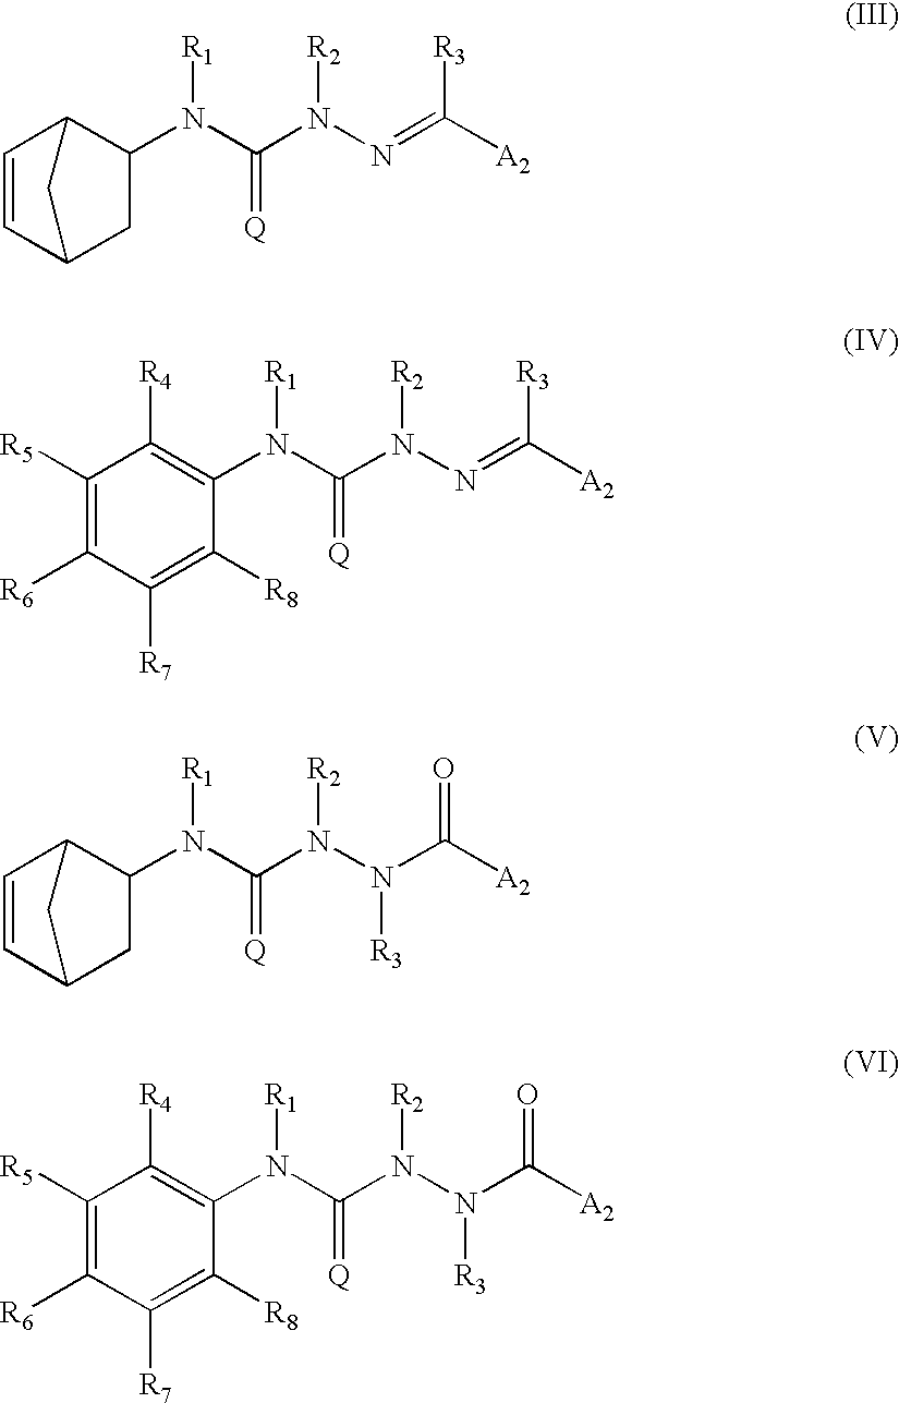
C1(N(C(N(N=C([A2])[R3])[R2])=[Q])[R1])C2C=CC(C1)C2.C1(N(C(N(N=C([A2])[R3])[R2])=[Q])[R1])=C([R4])C([R5])=C([R6])C([R7])=C1[R8].N(C(N(N(C([A2])=O)[R3])[R2])=[Q])([R1])C1C2C=CC(C1)C2.C1([R4])=C(N(C(N(N(C([A2])=O)[R3])[R2])=[Q])[R1])C([R8])=C([R7])C([R6])=C1[R5]
